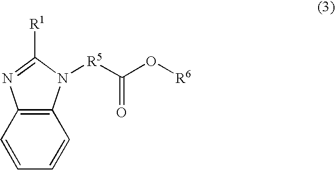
C12=C(C=CC=C1)N=C([R1])N2[R5]C(O[R6])=O
